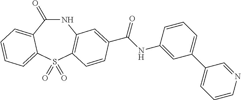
N1C(=O)C2=CC=CC=C2S(=O)(=O)C2=C1C=C(C(NC1=CC(C3=CC=CN=C3)=CC=C1)=O)C=C2
